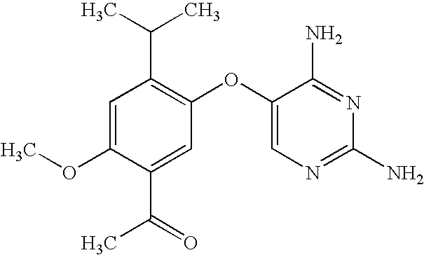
C1=C(OC)C(C(=O)C)=CC(OC2=CN=C(N)N=C2N)=C1C(C)C
